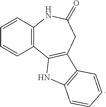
C12=C(C=CC=C1)NC(=O)CC1=C2NC2=C1C=CC=C2
